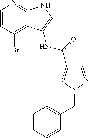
C1=CC(Br)=C2C(=N1)NC=C2NC(=O)C1=CN(CC2=CC=CC=C2)N=C1
